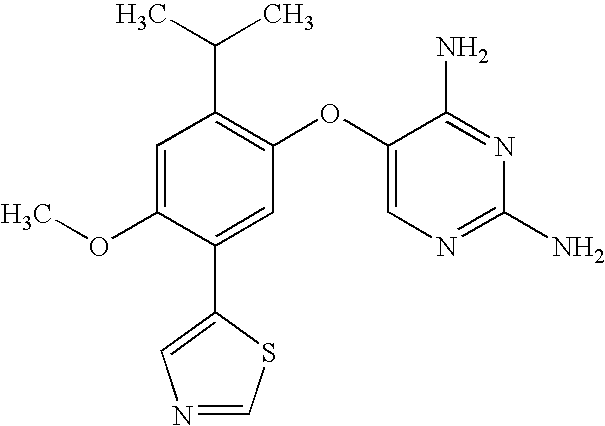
C1=C(OC)C(C2=CN=CS2)=CC(OC2=CN=C(N)N=C2N)=C1C(C)C
